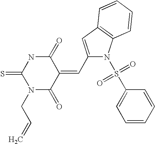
C1(C=C2C(=O)NC(=S)N(CC=C)C2=O)=CC2=C(N1S(C1=CC=CC=C1)(=O)=O)C=CC=C2
